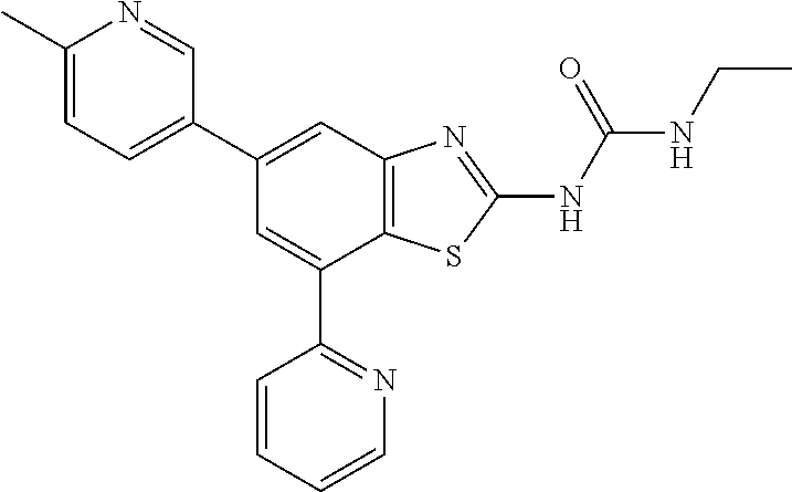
C1(C2=CC=C(C)N=C2)=CC2=C(C(C3=NC=CC=C3)=C1)SC(NC(NCC)=O)=N2
